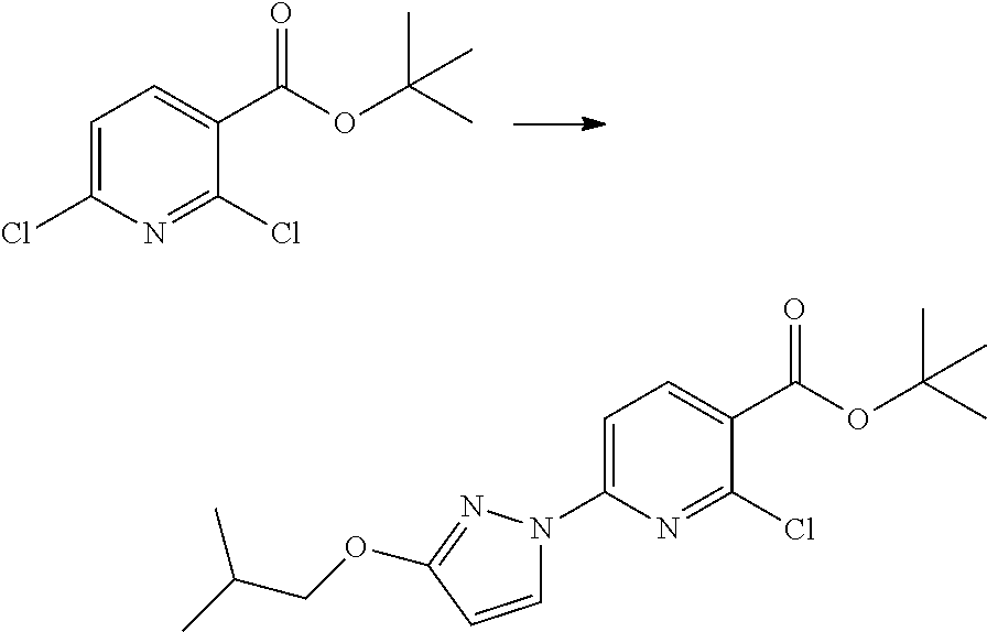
C1=C(Cl)N=C(Cl)C(C(OC(C)(C)C)=O)=C1.C1=C(N2C=CC(OCC(C)C)=N2)N=C(Cl)C(C(OC(C)(C)C)=O)=C1
